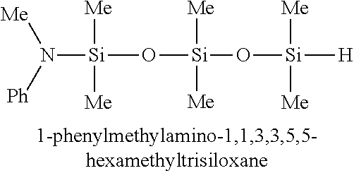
[Si](O[Si](O[Si]([H])([Me])[Me])([Me])[Me])([Me])([Me])N([Ph])[Me]
